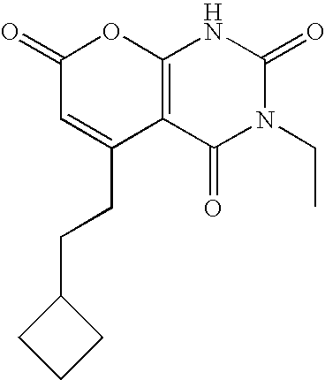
C12=C(C(=O)N(CC)C(=O)N1)C(CCC1CCC1)=CC(=O)O2
